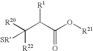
[R20]C(C(C(O[R21])=O)[R1])([R22])[SR]
